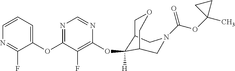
C1(OC2=NC=NC(OC3([H])C4COCC3CN(C(OC3(C)CC3)=O)C4)=C2F)=CC=CN=C1F
